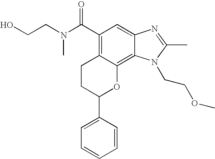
C1=CC(C2OC3=C4C(=CC(C(N(CCO)C)=O)=C3CC2)N=C(C)N4CCOC)=CC=C1
